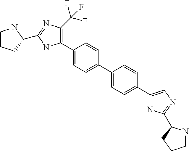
C1(C2=C(C(F)(F)F)N=C(C3CCCN3)N2)=CC=C(C2=CC=C(C3=CN=C(C4NCCC4)N3)C=C2)C=C1
